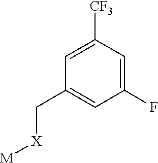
[M][X]CC1=CC(F)=CC([CF3])=C1
